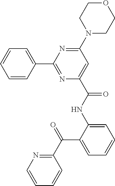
C1=CC(C2=NC(C(=O)NC3=CC=CC=C3C(=O)C3=NC=CC=C3)=CC(N3CCOCC3)=N2)=CC=C1
